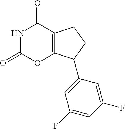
C12=C(C(=O)NC(=O)O1)CCC2C1=CC(F)=CC(F)=C1
